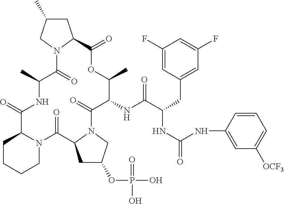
O=C1C2CCCCN2C(=O)C2CC(OP(=O)(O)O)CN2C(=O)C(NC(C(CC2=CC(F)=CC(F)=C2)NC(=O)NC2=CC([OCF3])=CC=C2)=O)C(C)OC(=O)C2CC(C)CN2C(=O)C(C)N1
